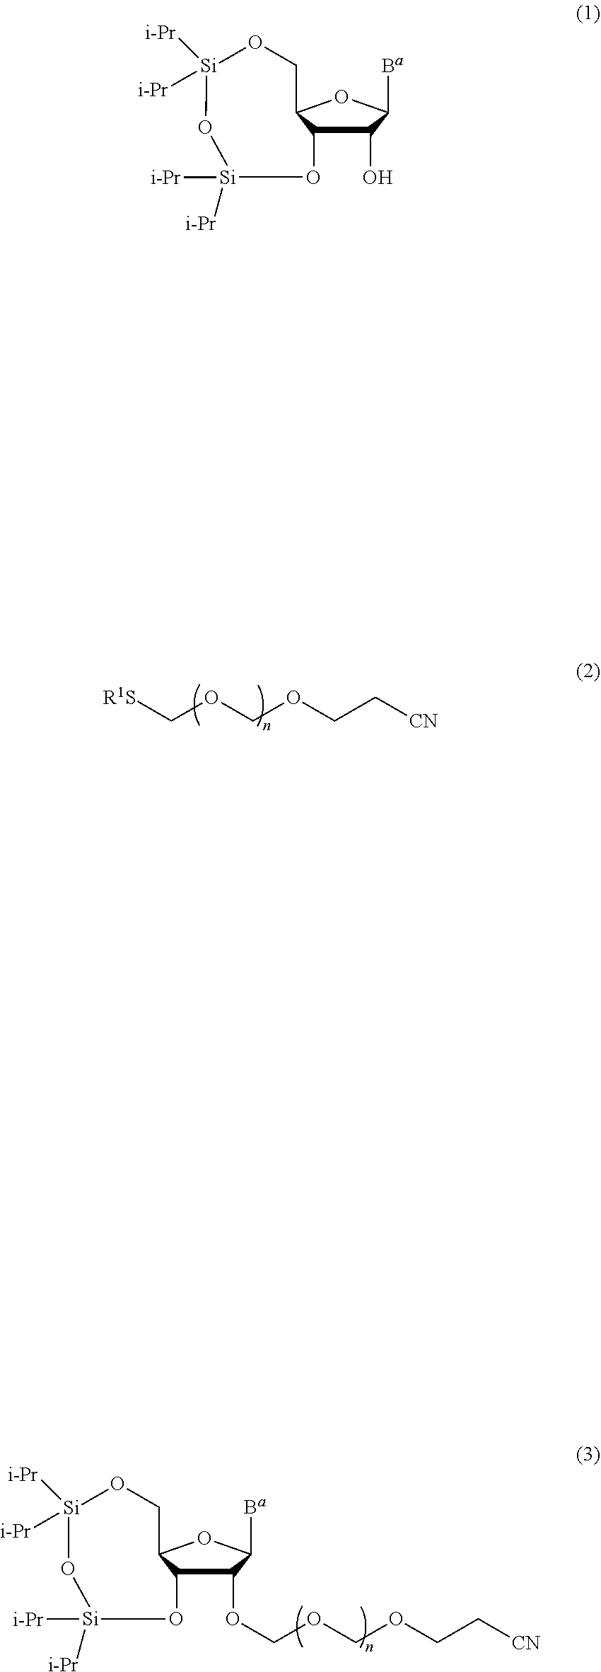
C(OCOCC[CN])[R1S].C1(OCOCOCC[CN])C2C(OC1[Ba])CO[Si]([i-Pr])([i-Pr])O[Si]([i-Pr])([i-Pr])O2.C1(O)C2C(OC1[Ba])CO[Si]([i-Pr])([i-Pr])O[Si]([i-Pr])([i-Pr])O2
